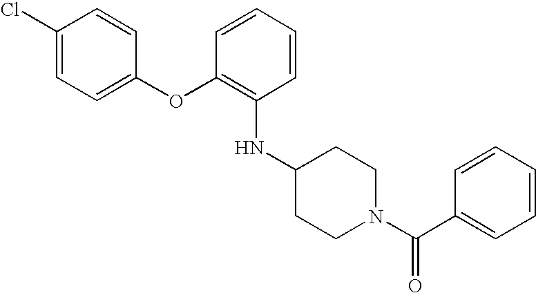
N(C1=C(OC2=CC=C(Cl)C=C2)C=CC=C1)C1CCN(C(C2=CC=CC=C2)=O)CC1
